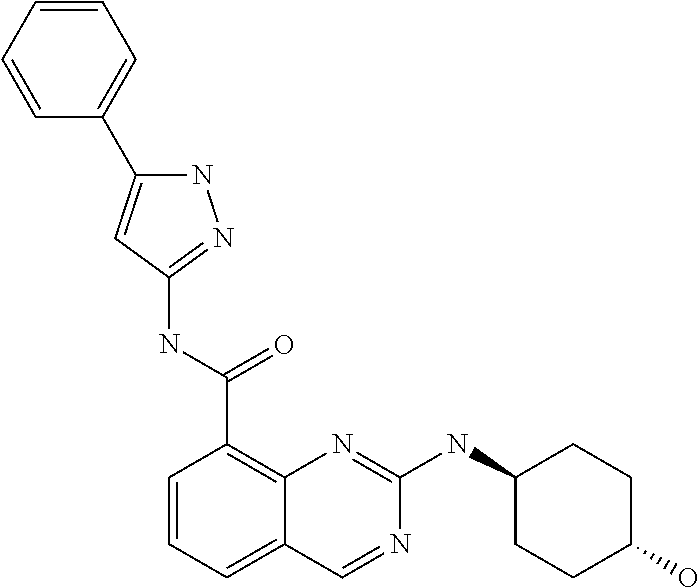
C1=CC=C2C(=C1C(NC1=NNC(C3=CC=CC=C3)=C1)=O)N=C(NC1CCC(O)CC1)N=C2
